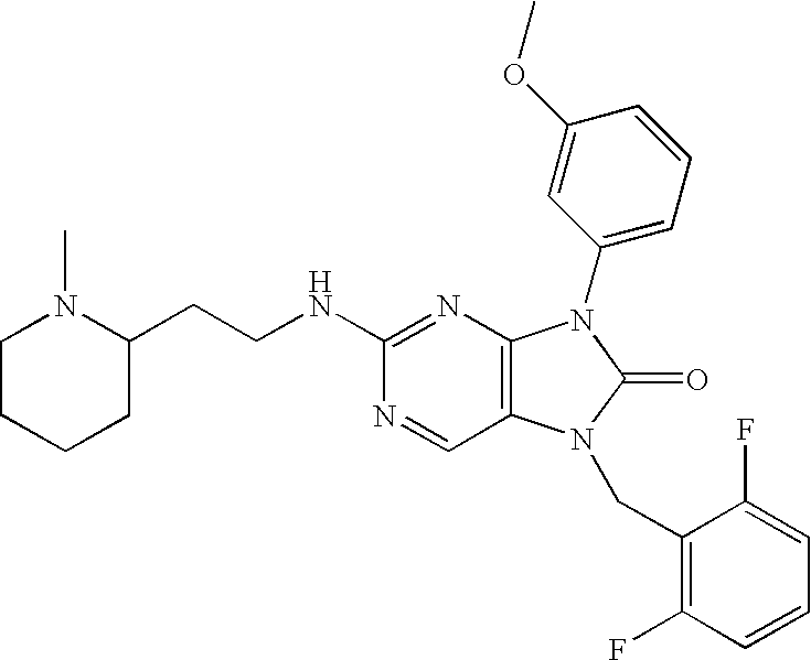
C(NC1=NC2=C(C=N1)N(CC1=C(F)C=CC=C1F)C(=O)N2C1=CC=CC(OC)=C1)CC1N(C)CCCC1
